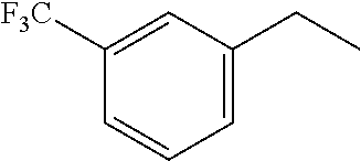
C1=C(CC)C=C([F3C])C=C1
